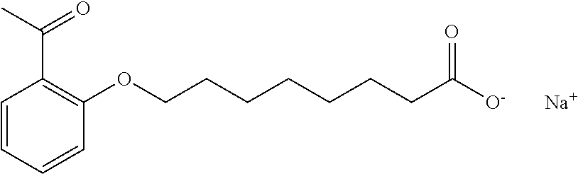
C1(OCCCCCCCC([O-])=O)=C(C(C)=O)C=CC=C1.[Na]
